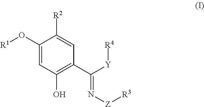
C1(O[R1])=CC(O)=C(C([Y][R4])=N[Z][R3])C=C1[R2]
